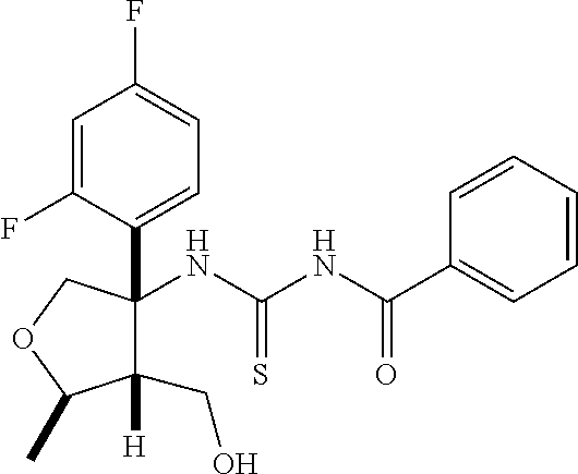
C1=C(F)C(C2(NC(NC(C3=CC=CC=C3)=O)=S)C([H])(CO)C(C)OC2)=CC=C1F
